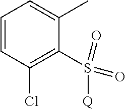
C1=CC(Cl)=C(S(=O)(=O)[Q])C(C)=C1
